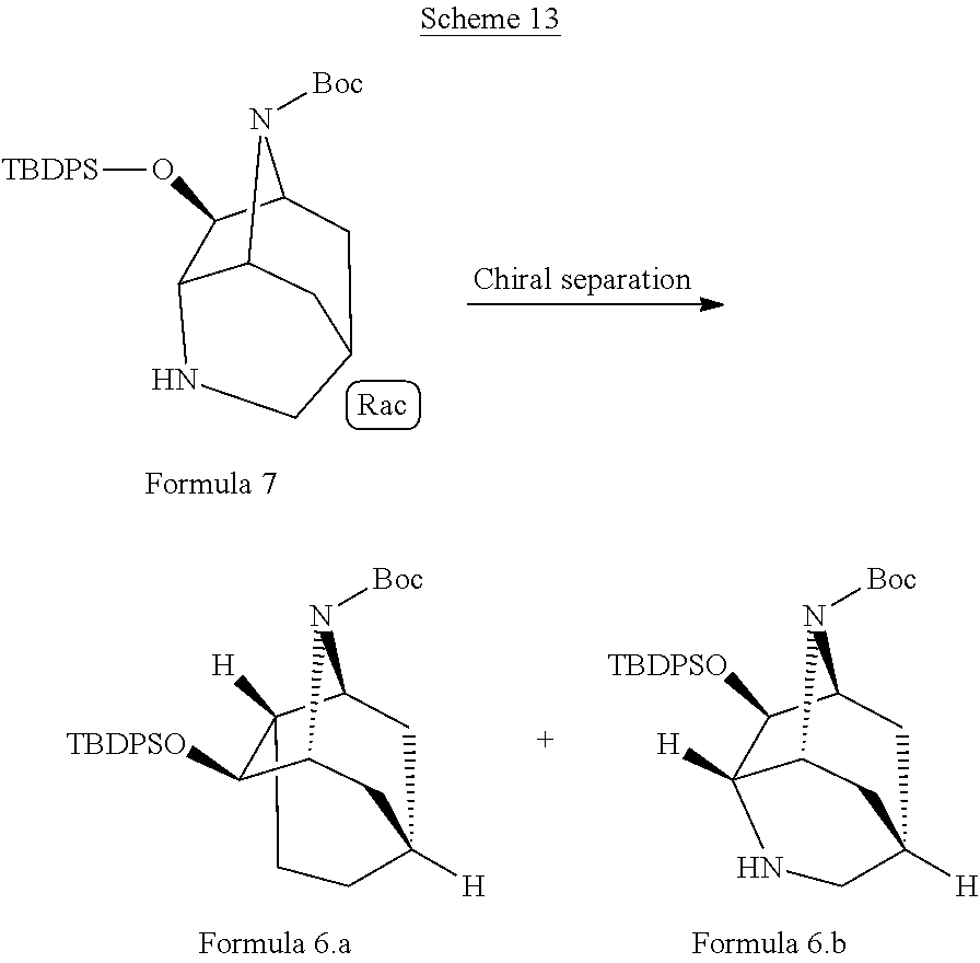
[Chiral separation].C12C3C(O[TBDPS])C(N1[Boc])CC(C2)CN3.C12([H])CCC3([H])CC1N([Boc])C(C2[TBDPSO])C3.C1([TBDPSO])C2([H])NCC3([H])CC1N([Boc])C2C3
